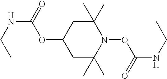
C1C(C)(C)N(OC(NCC)=O)C(C)(C)CC1OC(=O)NCC
